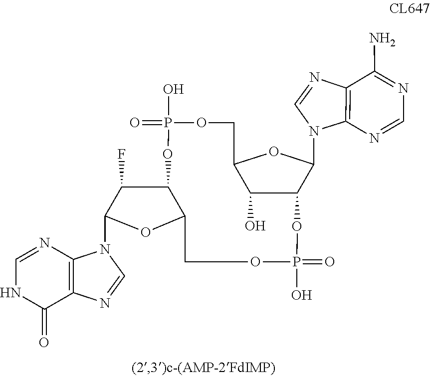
C1=NC2=C(C(=O)N1)N=CN2C1OC2C(C1F)OP(=O)(O)OCC1OC(N3C4=C(N=C3)C(N)=NC=N4)C(C1O)OP(=O)(O)OC2
